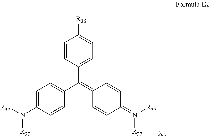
C1=CC(C(=C2C=CC(=[N+]([R37])[R37])C=C2)C2=CC=C(N([R37])[R37])C=C2)=CC=C1[R36].[X-]
